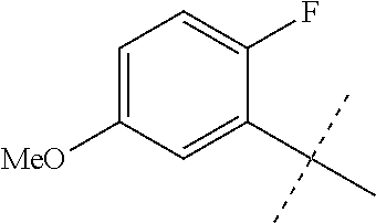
C1=C([MeO])C=C(C(C)(C)C)C(F)=C1
